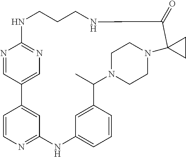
C1=C2C=NC(=N1)NCCCNC(=O)C1(N3CCN(C(C)C4=CC(=CC=C4)NC4=NC=CC2=C4)CC3)CC1
